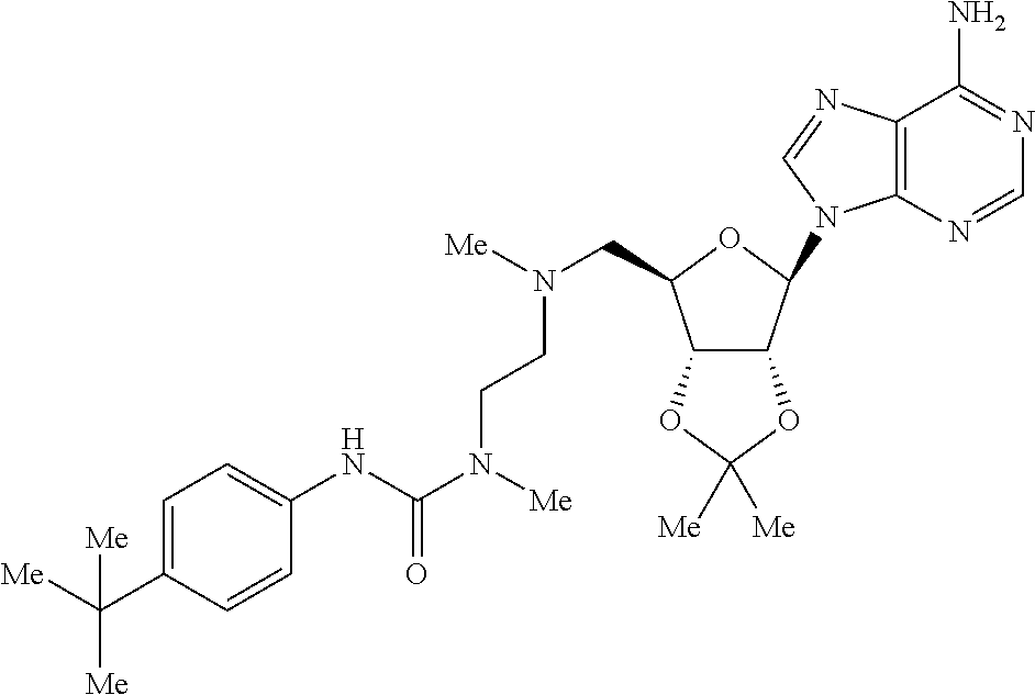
C12=C(N=CN1C1C3C(C(CN([Me])CCN(C(NC4=CC=C(C([Me])([Me])[Me])C=C4)=O)[Me])O1)OC([Me])([Me])O3)C(N)=NC=N2
